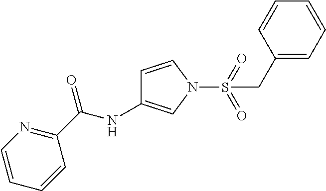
C1(C(=O)NC2=CN(S(CC3=CC=CC=C3)(=O)=O)C=C2)=NC=CC=C1
